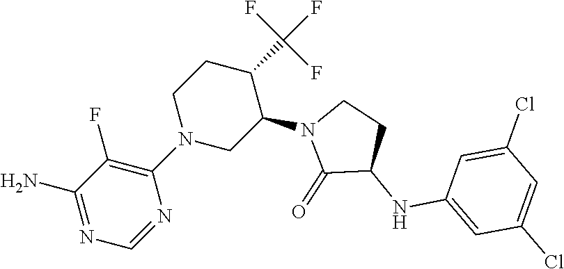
C1(N2CC(N3C(=O)C(NC4=CC(Cl)=CC(Cl)=C4)CC3)C(C(F)(F)F)CC2)=C(F)C(N)=NC=N1
